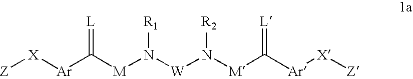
[Z][X][Ar]C([M]N([W]N([M]C([Ar][X][Z])=[L])[R2])[R1])=[L]
